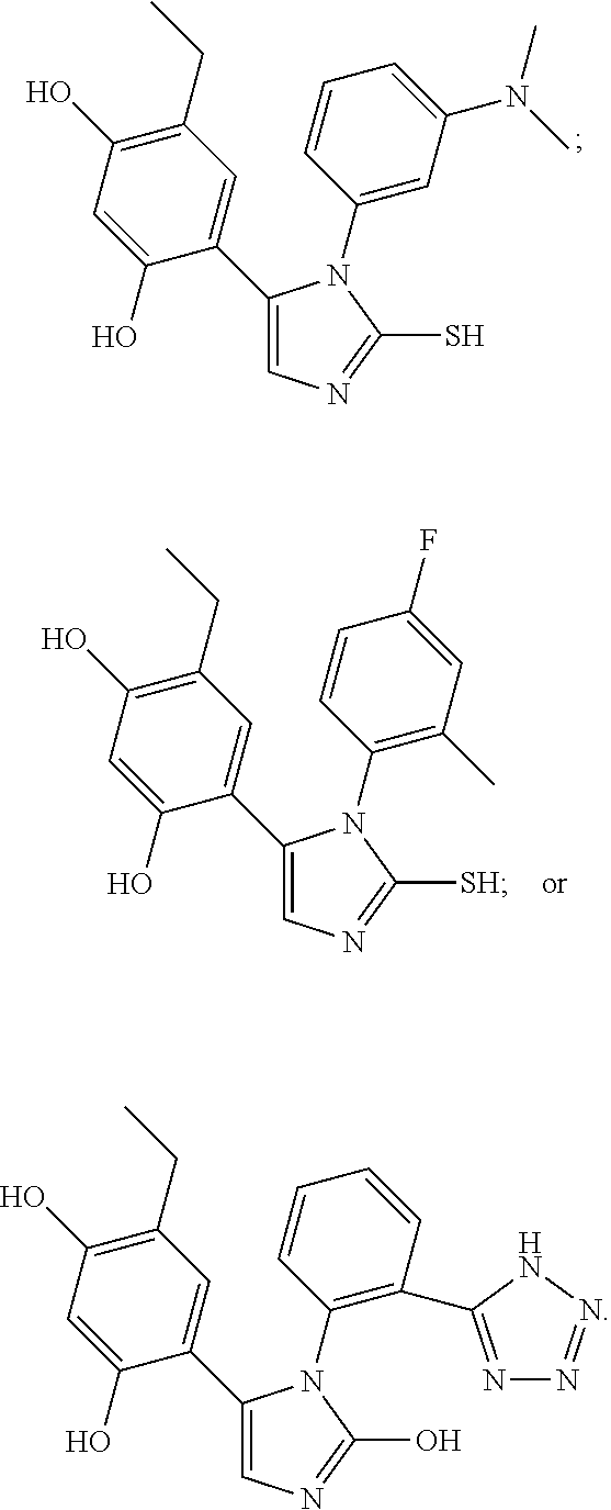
C1=C(C2=CC(CC)=C(O)C=C2O)N(C2=CC(N(C)C)=CC=C2)C(S)=N1.C1=C(C2=CC(CC)=C(O)C=C2O)N(C2=C(C)C=C(F)C=C2)C([SH])=N1.C1=C(C2=CC(CC)=C(O)C=C2O)N(C2=C(C3=NN=NN3)C=CC=C2)C(O)=N1
